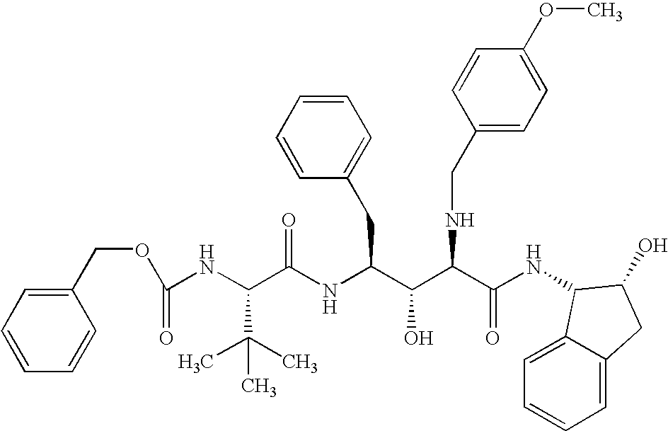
C1(COC(NC(C(NC(C(C(C(NC2C3=CC=CC=C3CC2O)=O)NCC2=CC=C(OC)C=C2)O)CC2=CC=CC=C2)=O)C(C)(C)C)=O)=CC=CC=C1
